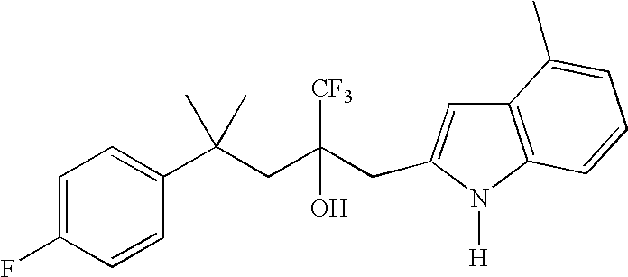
C1=CC(C(CC(CC2=CC3=C(N2[H])C=CC=C3C)([CF3])O)(C)C)=CC=C1F
